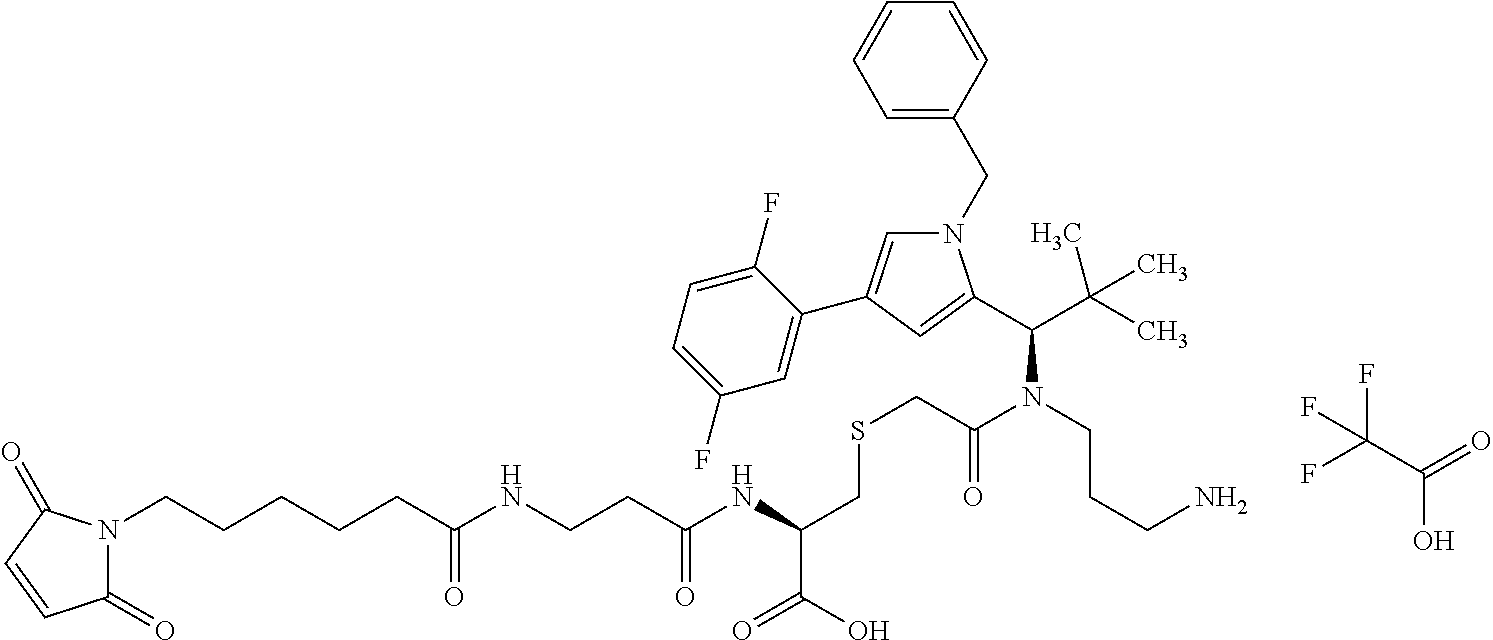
C1(=O)N(CCCCCC(NCCC(NC(CSCC(N(CCCN)C(C(C)(C)C)C2=CC(C3=CC(F)=CC=C3F)=CN2CC2=CC=CC=C2)=O)C(O)=O)=O)=O)C(=O)C=C1.C(F)(C(=O)O)(F)F
